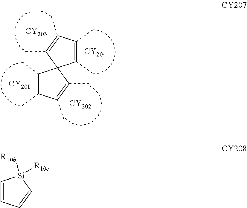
C1(C)=C(C)C(C)=C(C)C12C(C)=C(C)C(C)=C2C.[CY201].[CY203].[CY204].[CY202].C1=CC=C[Si]1([R10b])[R10c]
